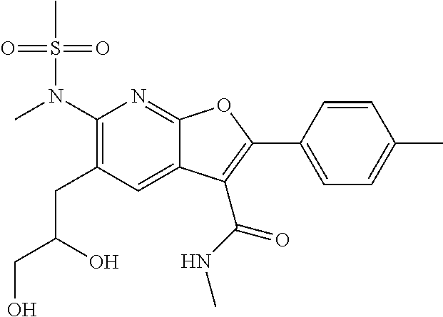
C1(N(C)S(=O)(=O)C)=C(CC(O)CO)C=C2C(=N1)OC(C1=CC=C(C)C=C1)=C2C(NC)=O
